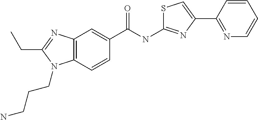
C12=C(C=CC(C(NC3=NC(C4=NC=CC=C4)=CS3)=O)=C1)N(CCCN)C(CC)=N2
